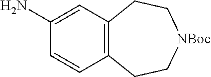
C1(N)=CC2=C(C=C1)CC[NBoc]CC2
